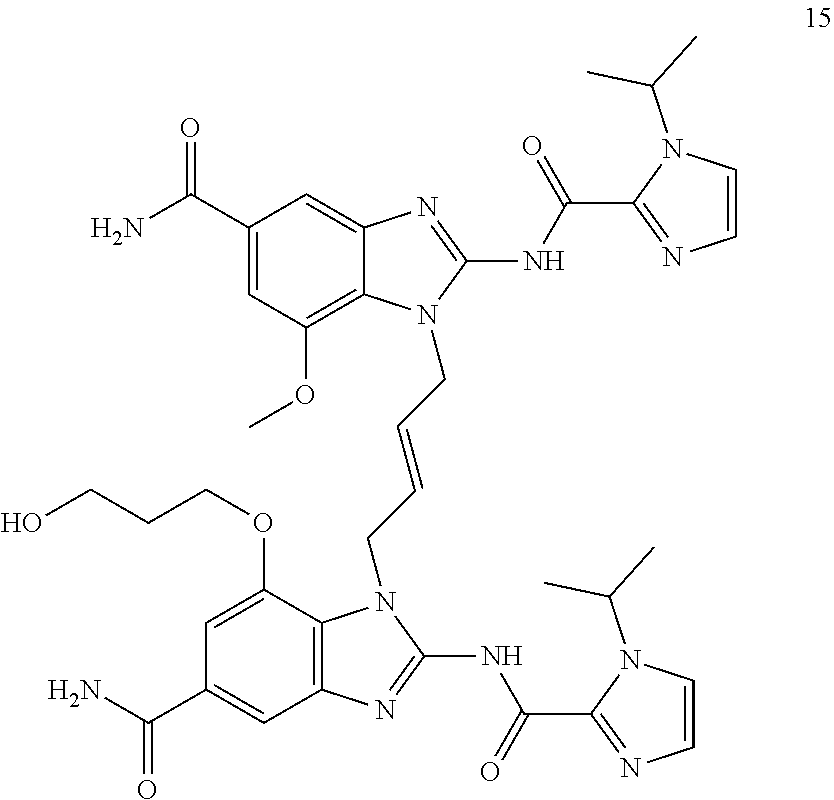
C1(C(N)=O)=CC(OC)=C2C(=C1)N=C(NC(C1=NC=CN1C(C)C)=O)N2CC=CCN1C2=C(C=C(C(N)=O)C=C2OCCCO)N=C1NC(C1=NC=CN1C(C)C)=O
